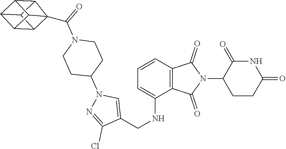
C1CC(=O)NC(=O)C1N1C(=O)C2=C(C1=O)C(NCC1=CN(C3CCN(C(C45C6C7C4C4C7C6C54)=O)CC3)N=C1Cl)=CC=C2
